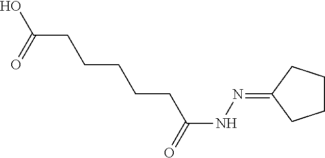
C1CCC(=NNC(=O)CCCCCC(O)=O)C1
